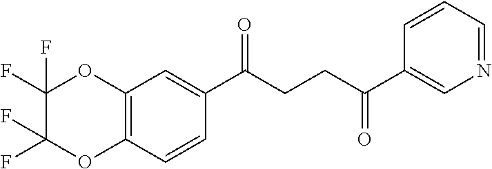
C12=C(C=CC(C(CCC(C3=CN=CC=C3)=O)=O)=C1)OC(F)(F)C(F)(F)O2
